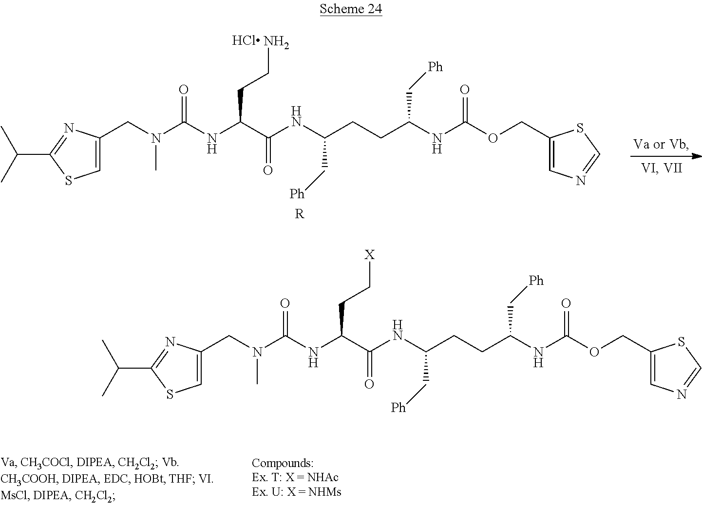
C1=C(CN(C)C(NC(C(NC(CCC(NC(OCC2=CN=CS2)=O)C[Ph])C[Ph])=O)CC[X])=O)N=C(C(C)C)S1.C1=C(CN(C)C(NC(C(NC(CCC(NC(OCC2=CN=CS2)=O)C[Ph])C[Ph])=O)CCN)=O)N=C(C(C)C)S1.[R]
